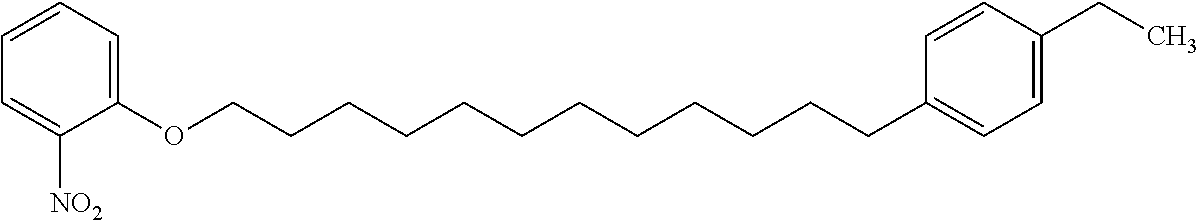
C1=CC=C(OCCCCCCCCCCCCC2=CC=C(CC)C=C2)C([NO2])=C1
